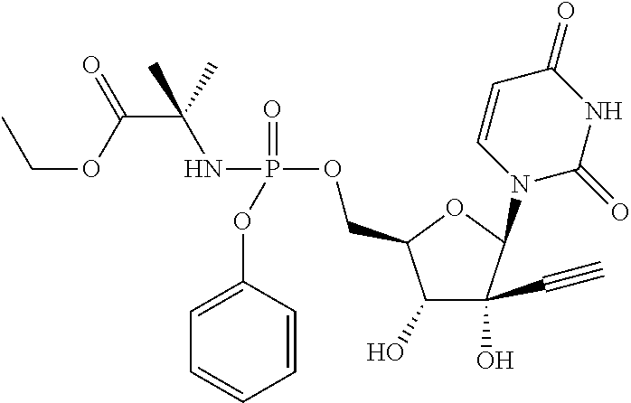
C1(O)C(C#C)(O)C(N2C(=O)NC(=O)C=C2)OC1COP(NC(C(OCC)=O)(C)C)(=O)OC1=CC=CC=C1
